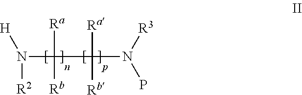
[H]N([R2])C([Ra])([Rb])C([Ra])([Rb])N([R3])P
